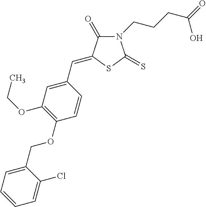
N1(CCCC(=O)O)C(=O)C(=CC2=CC(OCC)=C(OCC3=CC=CC=C3Cl)C=C2)SC1=S
